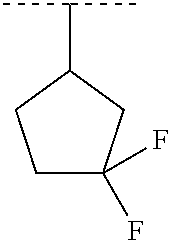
C1C(F)(F)CC(C(C)C)C1
